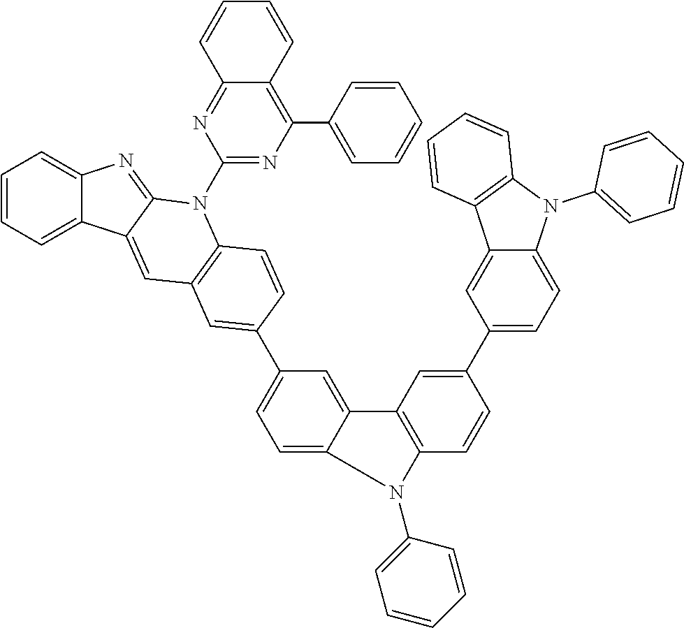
C1=CC=C2C(=C1)N=C1C2=CC2=C(N1C1=NC(C3=CC=CC=C3)=C3C(=N1)C=CC=C3)C=CC(C1=CC=C3C(=C1)C1=C(C=CC(C4=CC=C5C(=C4)C4=C(N5C5=CC=CC=C5)C=CC=C4)=C1)N3C1=CC=CC=C1)=C2
